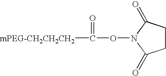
C([mPEG-CH2CH2CH2])(=O)ON1C(=O)CCC1=O
